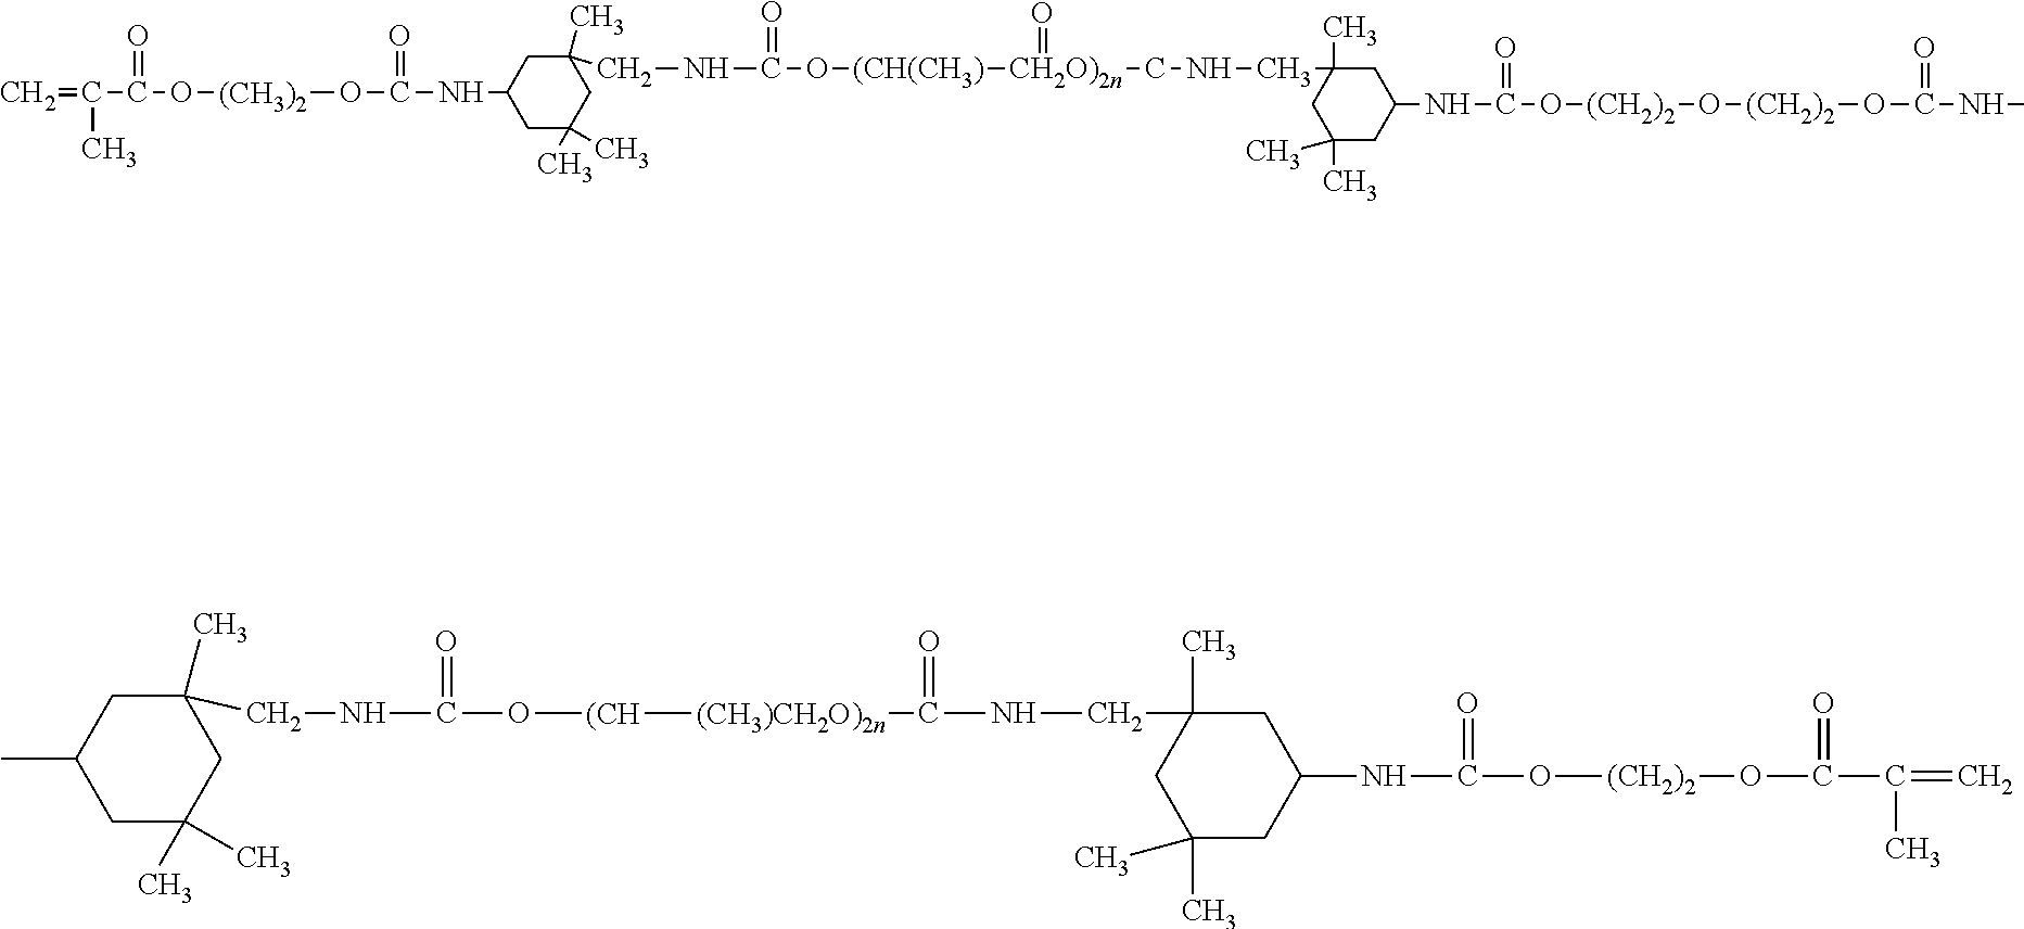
C1C(C)(C)CC(C)(CNC(O[(CH(CH3)][CH2O)2n](CNCC2(C)CC(C)(C)CC(NC(O[(CH2)2]O[(CH2)2]OC(NC)=O)=O)C2)=O)=O)CC1NC(O[(CH3)2]OC(C(=C)C)=O)=O.CC1CC(C)(C)CC(C)(CNC(O[(CH][(CH3)CH2O)2n]C(NCC2(C)CC(C)(C)CC(NC(O[(CH2)2]OC(C(C)=C)=O)=O)C2)=O)=O)C1
